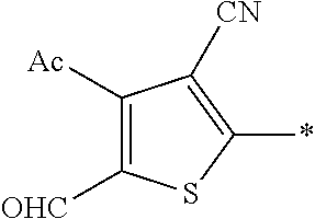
C1([Ac])=C([OHC])SC(*)=C1[CN]
